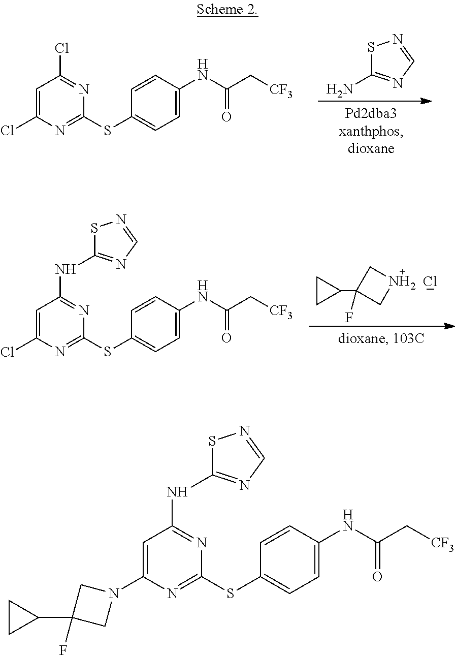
S1C(N)=NC=N1.C1=C(Cl)N=C(SC2=CC=C(NC(C[CF3])=O)C=C2)N=C1Cl.C1(C2(F)CNC2)CC1.Cl.C1=C(Cl)N=C(SC2=CC=C(NC(C[CF3])=O)C=C2)N=C1NC1=NC=NS1.C1=C(N2CC(C3CC3)(F)C2)N=C(SC2=CC=C(NC(C[CF3])=O)C=C2)N=C1NC1=NC=NS1
